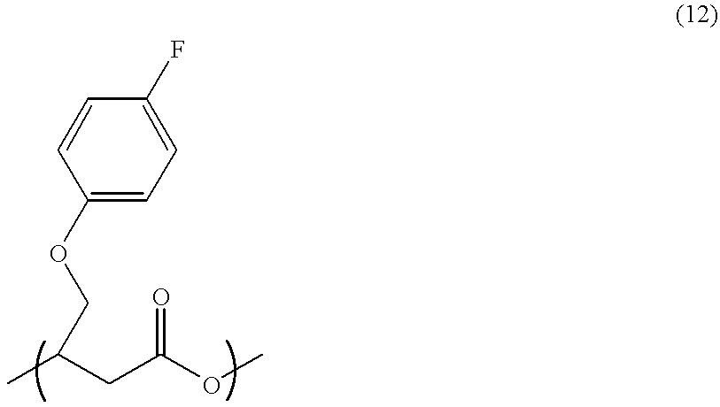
C1(OCC(C)CC(OC)=O)=CC=C(F)C=C1
